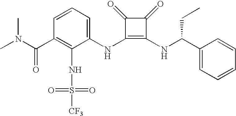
N(C1=C(NC(C2=CC=CC=C2)CC)C(=O)C1=O)C1=CC=CC(C(N(C)C)=O)=C1NS([CF3])(=O)=O
